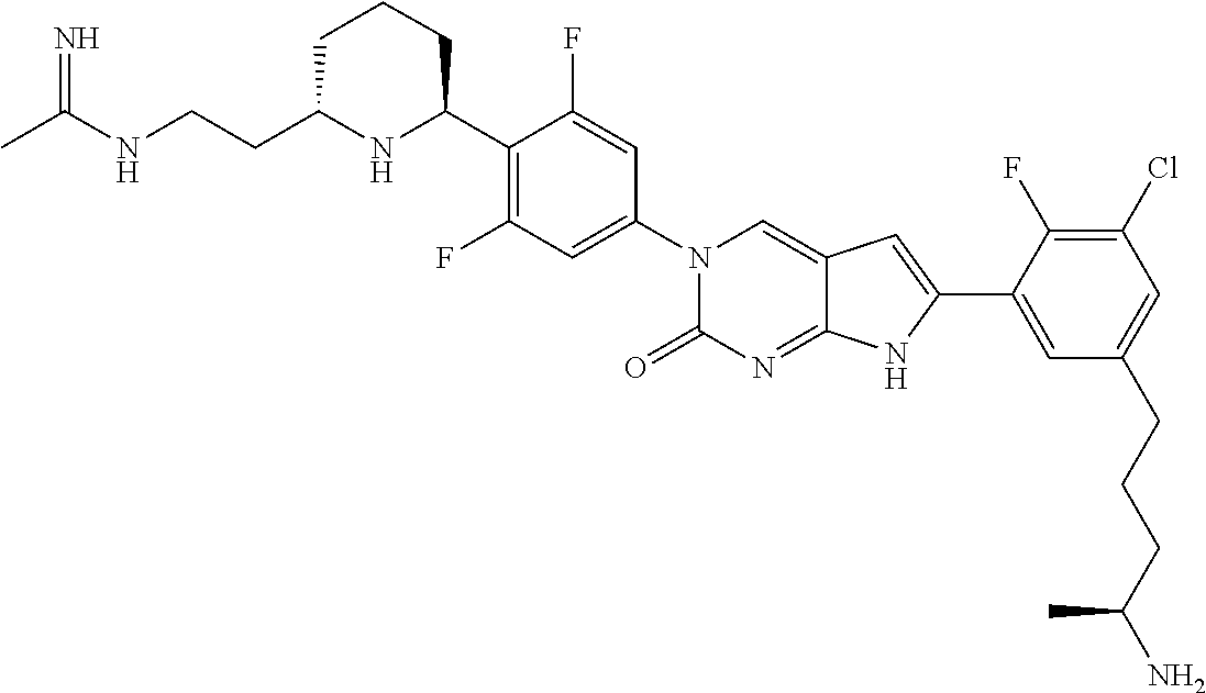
CC(NCCC1NC(C2=C(F)C=C(N3C(=O)N=C4C(=C3)C=C(C3=CC(CCCC(N)C)=CC(Cl)=C3F)N4)C=C2F)CCC1)=N
